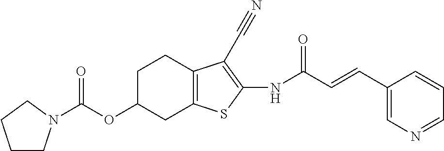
C(OC1CC2=C(CC1)C(C#N)=C(NC(C=CC1=CN=CC=C1)=O)S2)(=O)N1CCCC1
